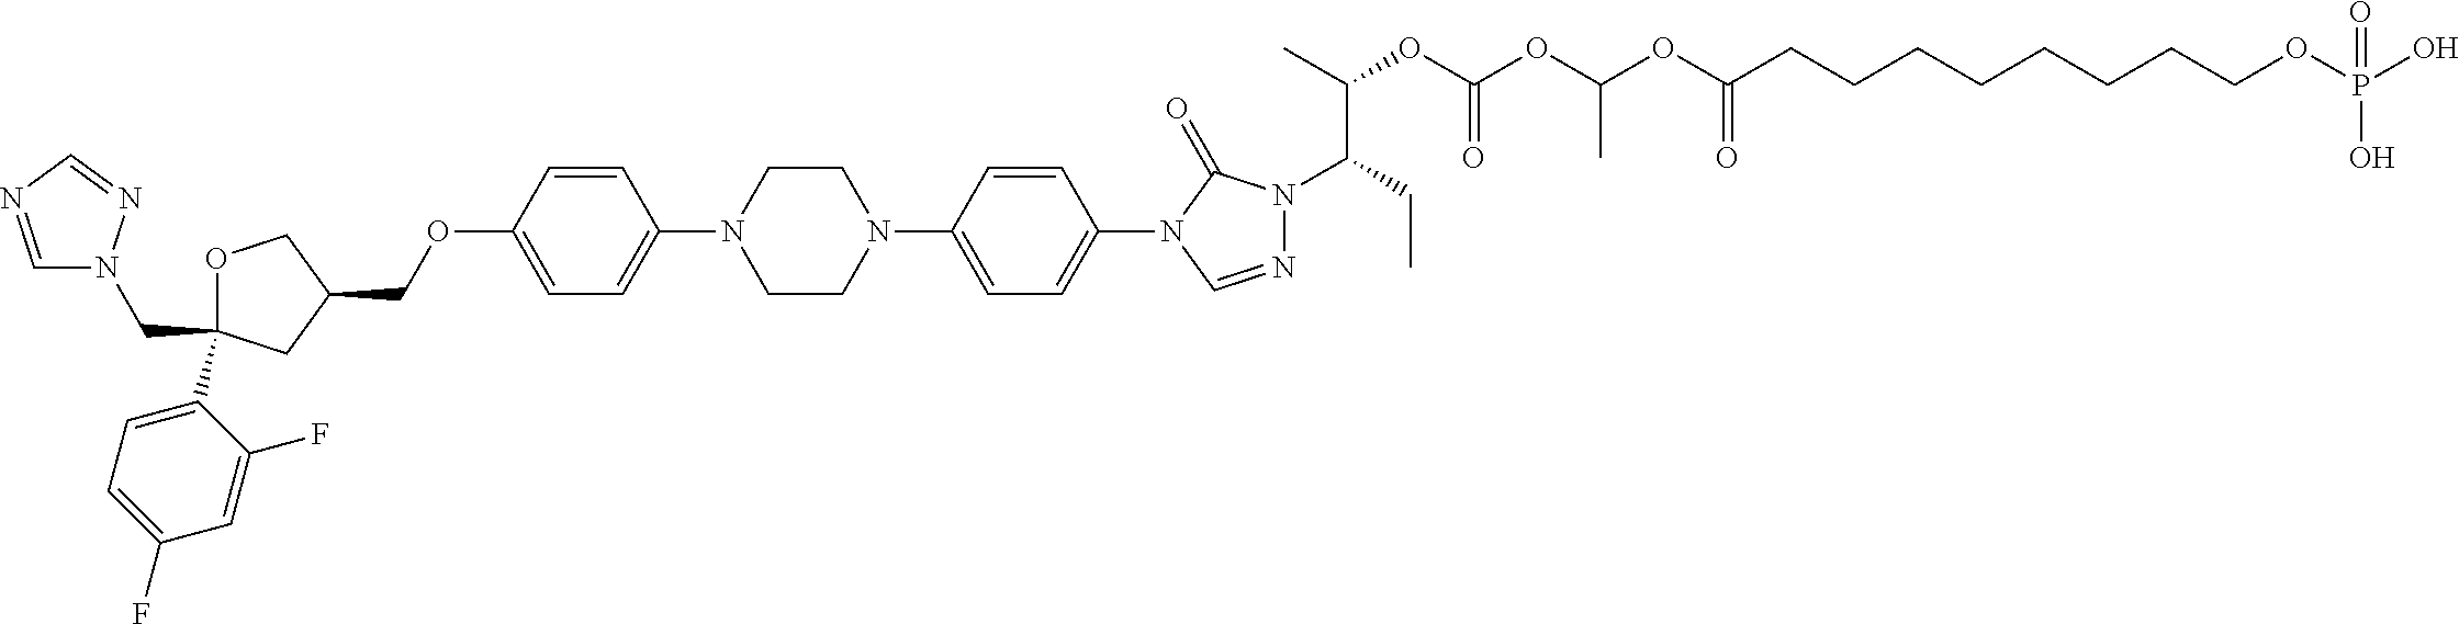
C1OC(C2=CC=C(F)C=C2F)(CN2C=NC=N2)CC1COC1=CC=C(N2CCN(C3=CC=C(N4C=NN(C(CC)C(C)OC(OC(OC(CCCCCCCCOP(O)(O)=O)=O)C)=O)C4=O)C=C3)CC2)C=C1
